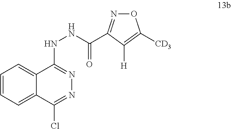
C12=CC=CC=C1C(Cl)=NN=C2NNC(=O)C1=NOC([CD3])=C1[H]
